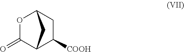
O1C(=O)C2C([COOH])CC1C2
